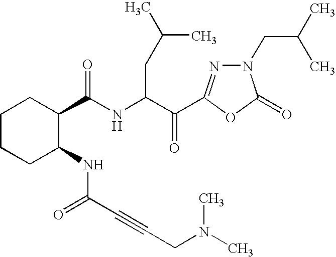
C1(C(NC(CC(C)C)C(=O)C2=NN(CC(C)C)C(=O)O2)=O)CCCCC1NC(C#CCN(C)C)=O
